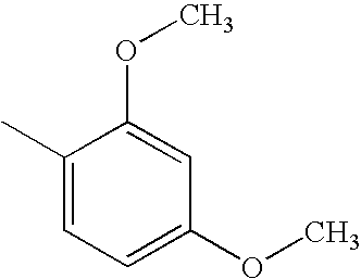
C1(C)=CC=C(OC)C=C1OC
